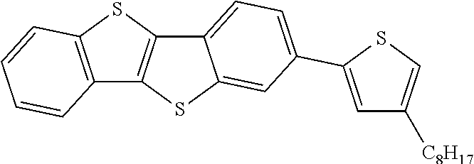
C12=C(SC3=C1SC1=CC(C4=CC([C8H17])=CS4)=CC=C31)C=CC=C2
